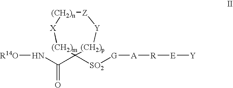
[R14O]NC(C1([SO2][G][A][R][E][Y])[(CH2)p][Y][Z][(CH2)n][X][(CH2)m]1)=O
